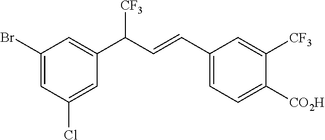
C1(C(C=CC2=CC=C([CO2H])C([CF3])=C2)[CF3])=CC(Br)=CC(Cl)=C1
